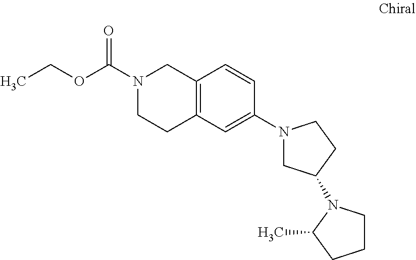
CCOC(N1CCC2=C(C1)C=CC(N1CC(N3CCCC3C)CC1)=C2)=O
